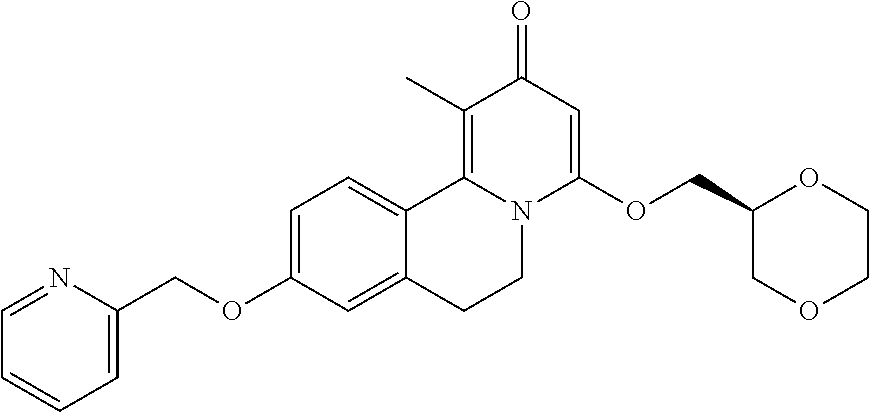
C1=C(OCC2=CC=CC=N2)C=C2C(=C1)C1=C(C)C(=O)C=C(OCC3COCCO3)N1CC2
